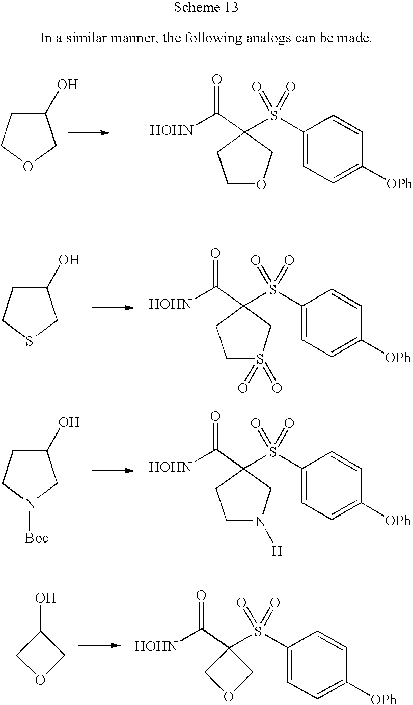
C1(O)CCSC1.C1S(=O)(=O)CC(S(C2=CC=C([OPh])C=C2)(=O)=O)(C([HOHN])=O)C1.C1(O)CCN([Boc])C1.C1N([H])CC(S(C2=CC=C([OPh])C=C2)(=O)=O)(C([HOHN])=O)C1.C1(O)COC1.C1(S(C2=CC=C([OPh])C=C2)(=O)=O)(C([HOHN])=O)COC1.C1(O)CCOC1.C1OCC(S(C2=CC=C([OPh])C=C2)(=O)=O)(C([HOHN])=O)C1
